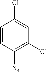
C1=CC([X4])=C(Cl)C=C1Cl
